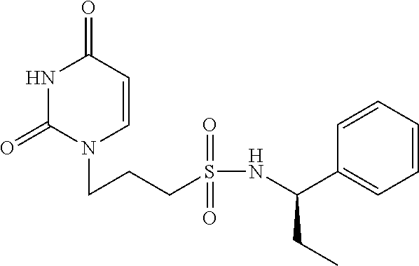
N1C(=O)N(CCCS(NC(C2=CC=CC=C2)CC)(=O)=O)C=CC1=O
